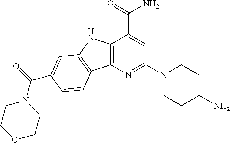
C12=C(N=C(N3CCC(N)CC3)C=C1C(N)=O)C1=C(N2)C=C(C(N2CCOCC2)=O)C=C1
